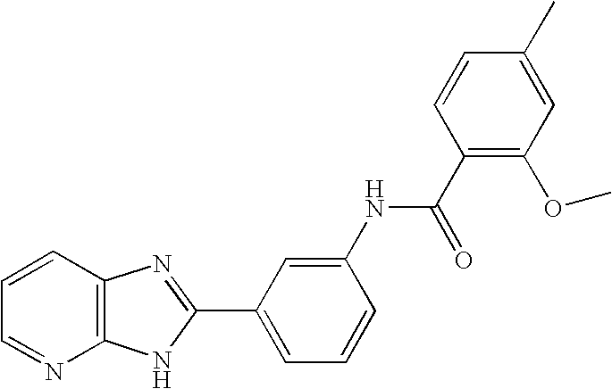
C12=C(C=CC=N1)N=C(C1=CC=CC(NC(C3=C(OC)C=C(C)C=C3)=O)=C1)N2
